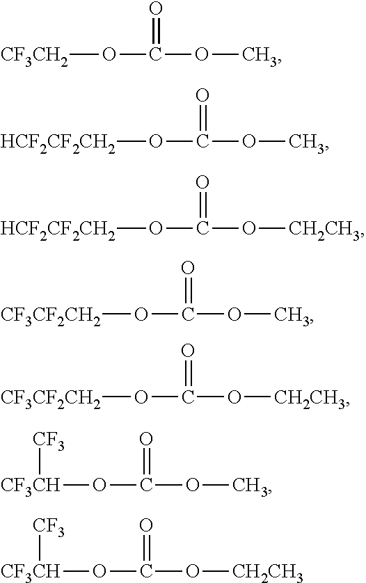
[CF3CH2]OC(OC)=O.[HCF2CF2CH2]OC(OC)=O.[HCF2CF2CH2]OC(O[CH2CH3])=O.[CF3CF2CH2]OC(OC)=O.[CF3CF2CH2]OC(O[CH2CH3])=O.[CF3CH](OC(OC)=O)[CF3].[CF3CH](OC(O[CH2CH3])=O)[CF3]
